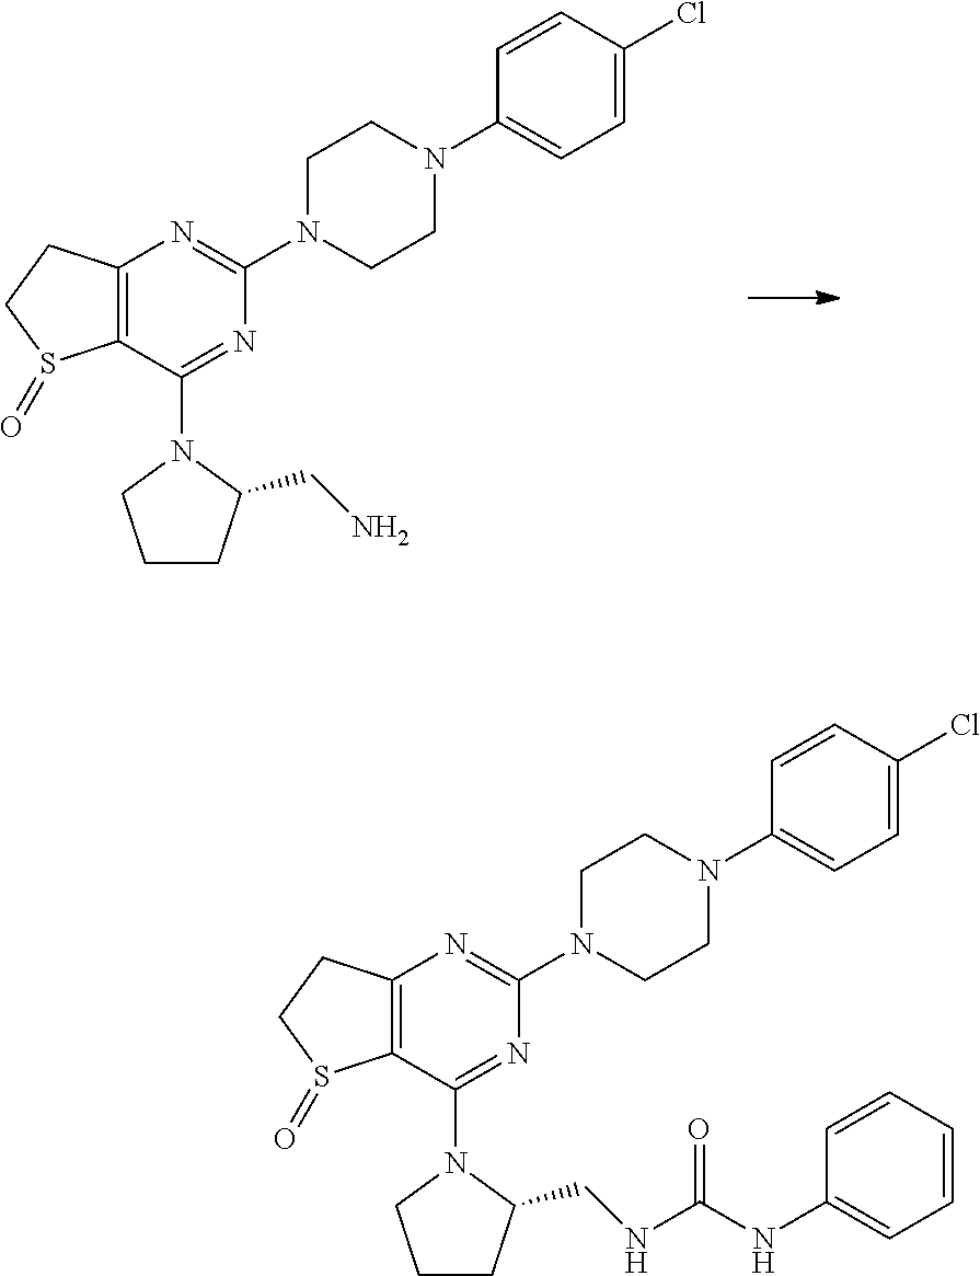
C12=C(C(N3CCCC3CN)=NC(N3CCN(C4=CC=C(Cl)C=C4)CC3)=N1)S(=O)CC2.C12=C(C(N3CCCC3CNC(NC3=CC=CC=C3)=O)=NC(N3CCN(C4=CC=C(Cl)C=C4)CC3)=N1)S(=O)CC2
